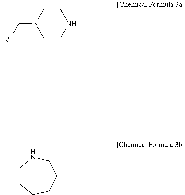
N1(CC)CCNCC1.C1CCCCCN1
